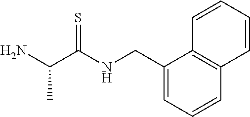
C1=CC=CC2=C1C(CNC(C(N)C)=S)=CC=C2
